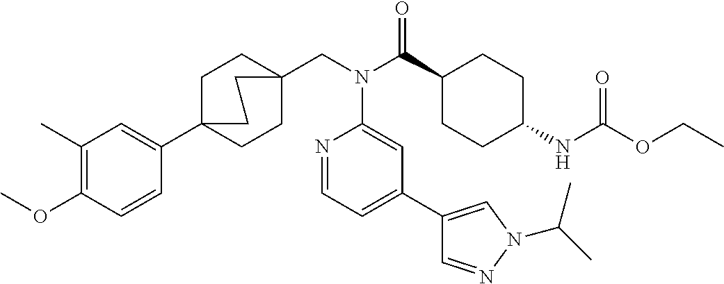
COC1=C(C)C=C(C23CCC(CN(C(C4CCC(NC(OCC)=O)CC4)=O)C4=CC(C5=CN(C(C)C)N=C5)=CC=N4)(CC2)CC3)C=C1
